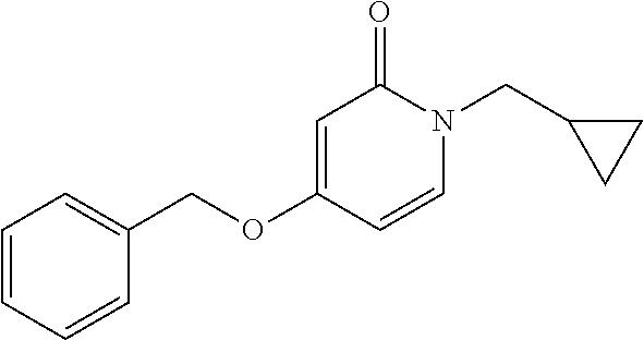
C1=CC=CC(COC2=CC(=O)N(CC3CC3)C=C2)=C1
